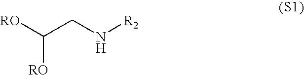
[RO]C(CN[R2])[RO]
